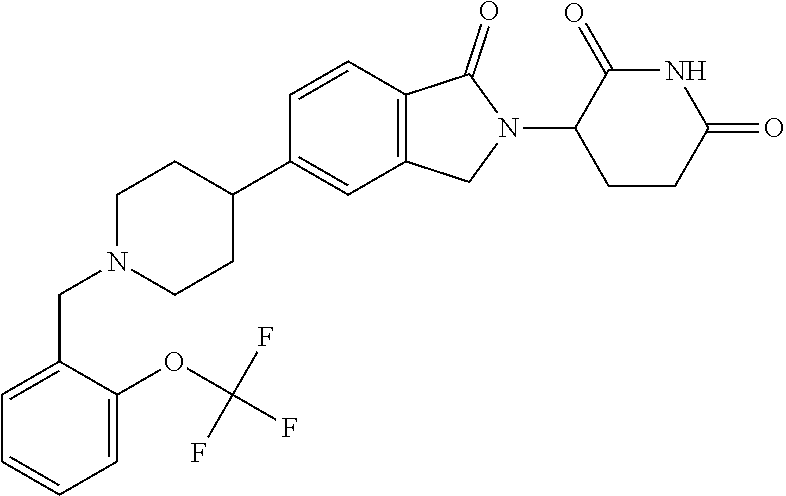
C1N(CC2=CC=CC=C2OC(F)(F)F)CCC(C2=CC3=C(C=C2)C(=O)N(C2CCC(=O)NC2=O)C3)C1
